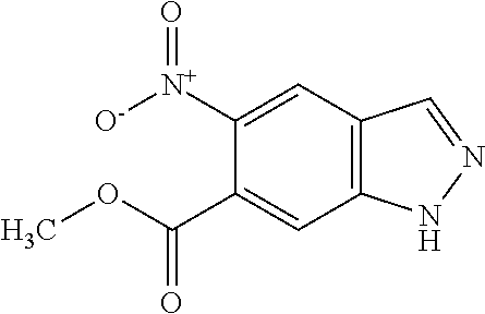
[N+](C1=CC2=C(NN=C2)C=C1C(=O)OC)(=O)[O-]
